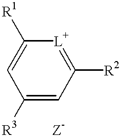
C1([R3])=CC([R2])=[L+]C([R1])=C1.[Z-]
